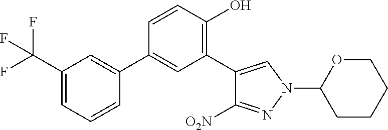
C1=CC=C(C(F)(F)F)C=C1C1=CC(C2=CN(C3CCCCO3)N=C2[O2N])=C(O)C=C1
